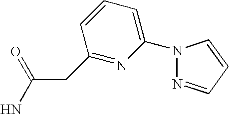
C1(CC(N)=O)=NC(N2N=CC=C2)=CC=C1
